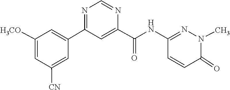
C1(C2=CC([H3CO])=CC([CN])=C2)=NC=NC(C(NC2=NN(C)C(=O)C=C2)=O)=C1
